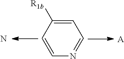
C1=CN=CC=C1[R1b].[A].N
